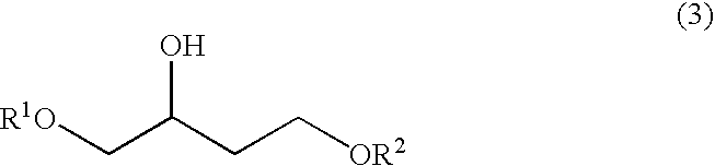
[R1O]CC(CC[OR2])O
